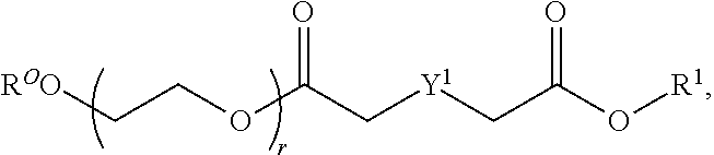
C(=O)(OCC[ROO])C[Y1]CC(O[R1])=O
